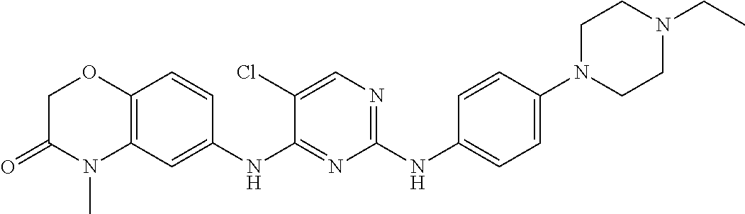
C1(NC2=CC=C(N3CCN(CC)CC3)C=C2)=NC=C(Cl)C(NC2=CC3=C(C=C2)OCC(=O)N3C)=N1
